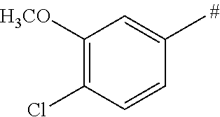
C1([H3CO])=C(Cl)C=CC(C)=C1
